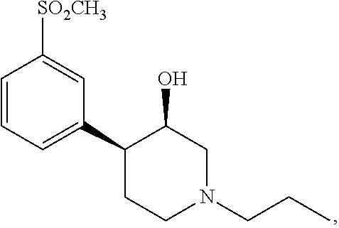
C1=CC=C(C2CCN(CCC)CC2O)C=C1[SO2CH3]
